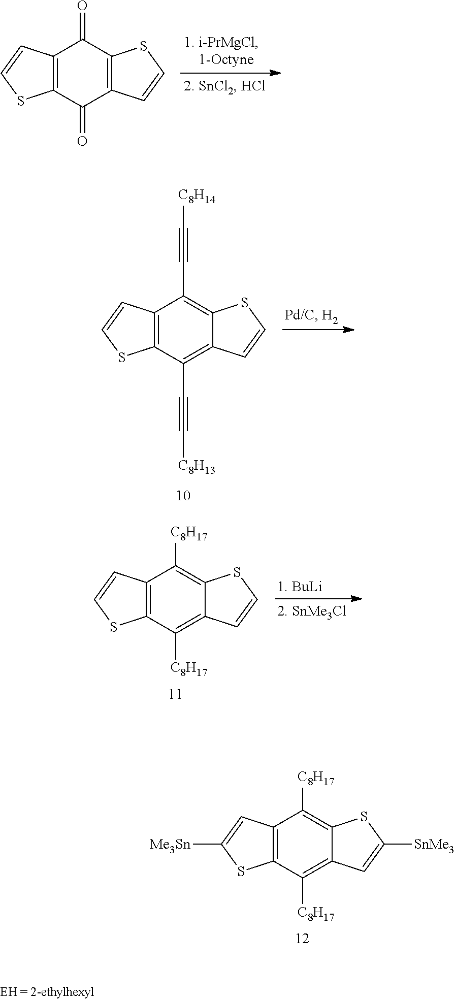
C12=C(C(=O)C3=C(C1=O)SC=C3)SC=C2.C12=C(C(C#C[C8H13])=C3C(=C1C#C[C8H14])SC=C3)SC=C2.C12=C(C([C8H17])=C3C(=C1[C8H17])SC=C3)SC=C2.C12=C(C([C8H17])=C3C(=C1[C8H17])SC([SnMe3])=C3)SC([Me3Sn])=C2
